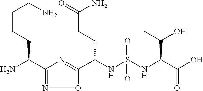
C1(C(N)CCCCN)=NOC(C(NS(NC(C(O)=O)C(O)C)(=O)=O)CCC(=O)N)=N1
